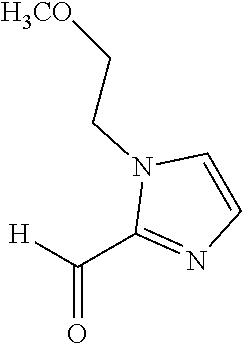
C1(C([H])=O)=NC=CN1CC[H3CO]
